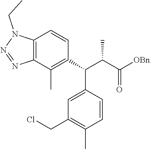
C12=C(C(C)=C(C(C3=CC(CCl)=C(C)C=C3)C(C([OBn])=O)C)C=C1)N=NN2CC
